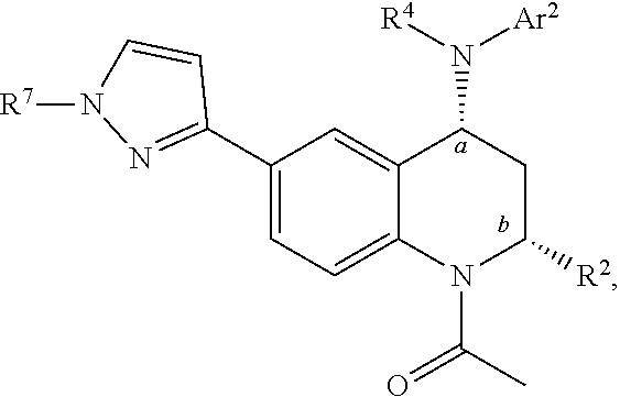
C1(C2=NN([R7])C=C2)=CC=C2C(=C1)C(N([R4])[Ar2])CC([R2])N2C(C)=O
